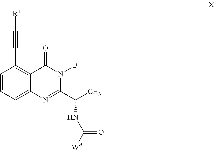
C1=C2C(=C(C#C[R1])C=C1)C(=O)N(B)C(C(NC([Wd])=O)C)=N2
